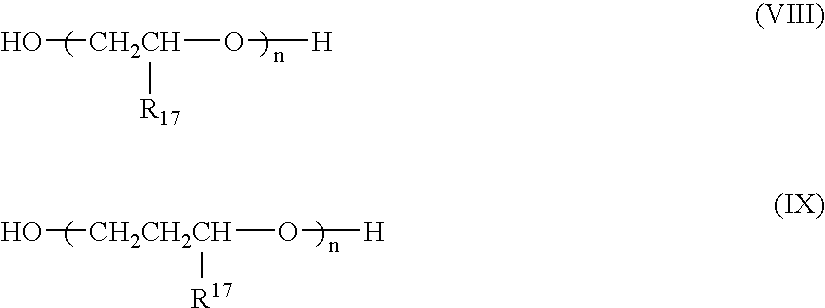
O[CH2CH](O[H])[R17].O[CH2CH2CH](O[H])[R17]
